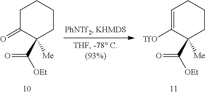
C1C(=O)C(C([OEt])=O)([Me])CCC1.C1=C([TfO])C(C([OEt])=O)([Me])CCC1
